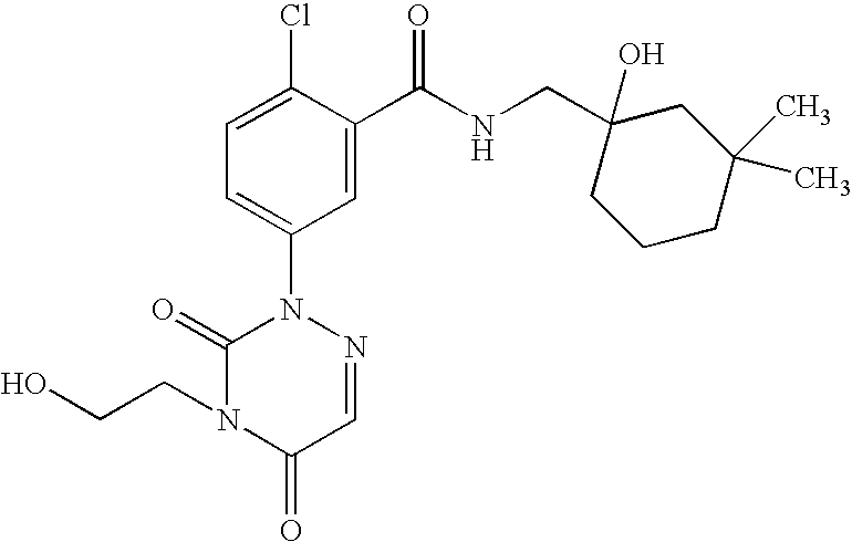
C1=C(Cl)C(C(NCC2(O)CC(C)(C)CCC2)=O)=CC(N2C(=O)N(CCO)C(=O)C=N2)=C1
